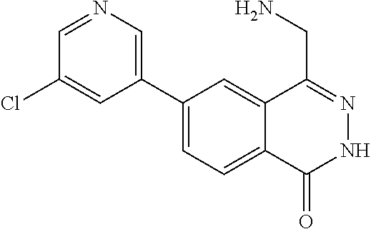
C1(C2=CN=CC(Cl)=C2)=CC=C2C(=C1)C(CN)=NNC2=O
